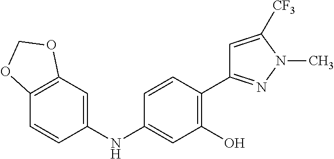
N(C1=CC(O)=C(C2=NN(C)C([CF3])=C2)C=C1)C1=CC2=C(C=C1)OCO2
